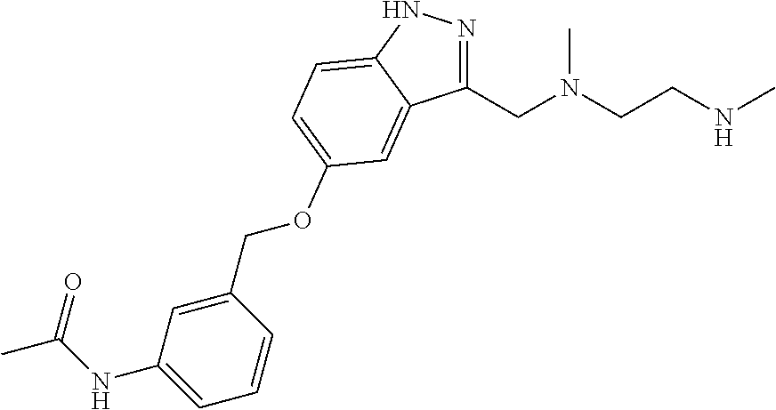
C(C1=CC(NC(C)=O)=CC=C1)OC1=CC=C2NN=C(CN(CCNC)C)C2=C1
